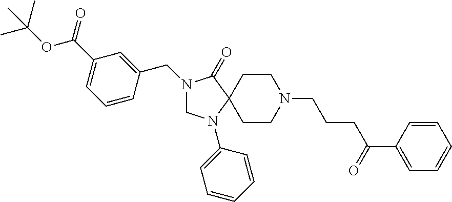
N1(CC2=CC(C(OC(C)(C)C)=O)=CC=C2)CN(C2=CC=CC=C2)C2(C1=O)CCN(CCCC(=O)C1=CC=CC=C1)CC2
